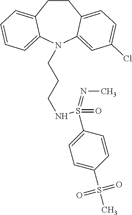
C1CC2=CC=C(Cl)C=C2N(CCCNS(C2=CC=C(S(=O)(=O)C)C=C2)(=O)=NC)C2=CC=CC=C12
